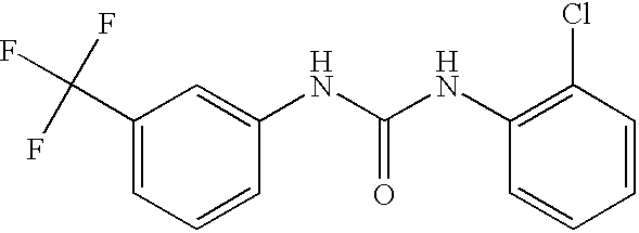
C1(C(F)(F)F)=CC=CC(NC(NC2=C(Cl)C=CC=C2)=O)=C1
